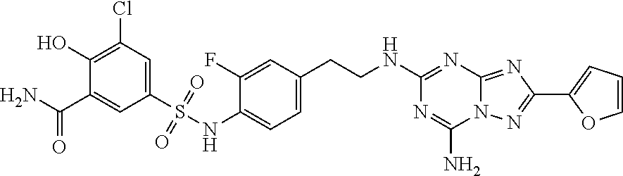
C1(C(=O)N)=CC(S(=O)(=O)NC2=CC=C(CCNC3=NC4=NC(C5=CC=CO5)=NN4C(N)=N3)C=C2F)=CC(Cl)=C1O
